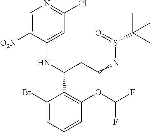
C1(Br)=CC=CC(OC(F)F)=C1C(NC1=CC(Cl)=NC=C1[O2N])CC=NS(C(C)(C)C)=O
